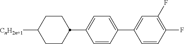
C1([CnH2n+1])CCC(C2=CC=C(C3=CC(F)=C(F)C=C3)C=C2)CC1
